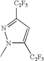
N1(C)C([C2F5])=CC([C2F5])=N1
